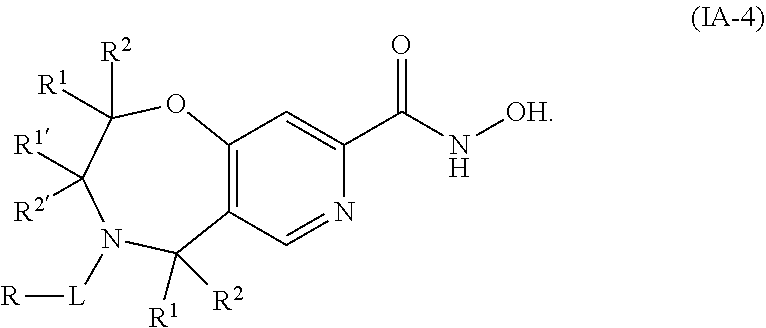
O1C([R2])([R1])C([R1])([R2])N([L][R])C([R1])([R2])C2=C1C=C(C(N[OH])=O)N=C2
